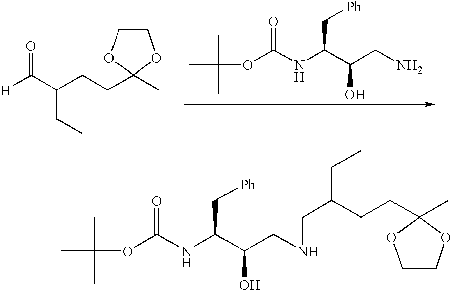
[H]C(C(CCC1(C)OCCO1)CC)=O.O(C(NC(C(CN)O)C[Ph])=O)C(C)(C)C.O(C(NC(C(CNCC(CCC1(C)OCCO1)CC)O)C[Ph])=O)C(C)(C)C
